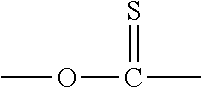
COC(=S)C
